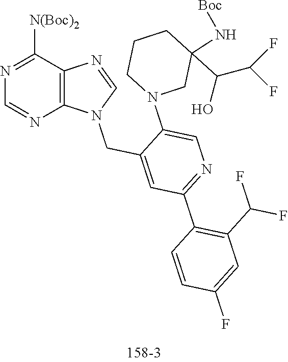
N(C1(C(C(F)F)O)CN(C2=CN=C(C3=C(C(F)F)C=C(F)C=C3)C=C2CN2C=NC3=C2N=CN=C3[N(Boc)2])CCC1)[Boc]
